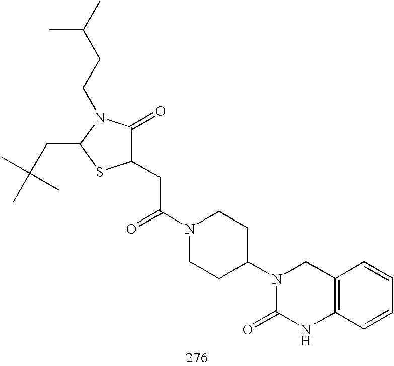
C1(CC(N2CCC(N3C(=O)NC4=C(C3)C=CC=C4)CC2)=O)C(=O)N(CCC(C)C)C(CC(C)(C)C)S1
